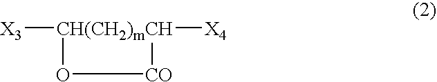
[X3][CH(CH2)mCH]1([X4])O[CO]1
